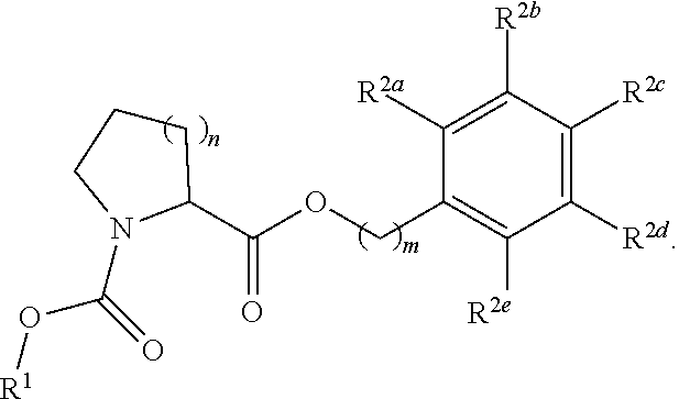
C1([R2d])=C([R2c])C([R2b])=C([R2a])C(COC(=O)C2CCCN2C(=O)O[R1])=C1[R2e]
